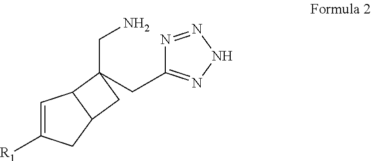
C1=C([R1])CC2C1C(CC1=NNN=N1)(CN)C2
